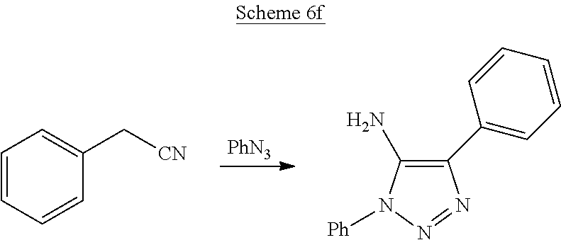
C1=CC=CC(C[CN])=C1.[PhN3].C1(N)=C(C2=CC=CC=C2)N=NN1[Ph]
